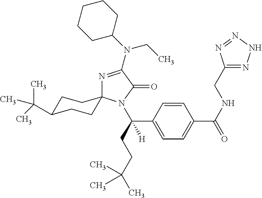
N1=C(N(CC)C2CCCCC2)C(=O)N(C(C2=CC=C(C(=O)NCC3=NNN=N3)C=C2)(CCC(C)(C)C)[H])C12CCC(C(C)(C)C)CC2
